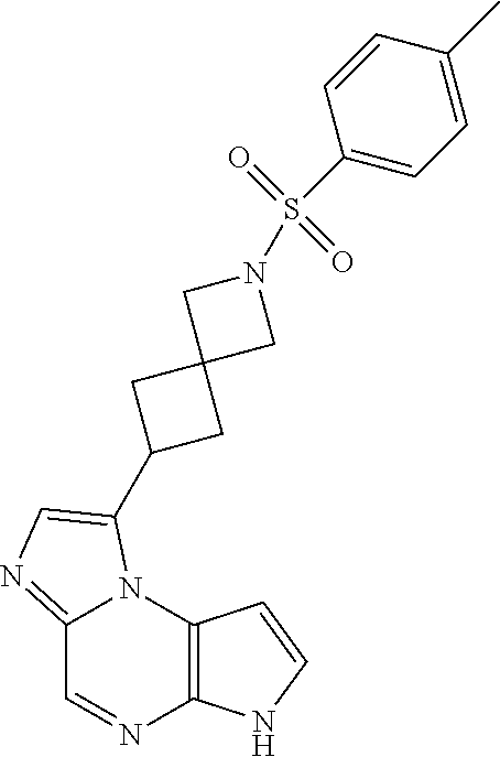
C12=C(N3C(=NC=C3C3CC4(C3)CN(S(C3=CC=C(C)C=C3)(=O)=O)C4)C=N1)C=CN2
